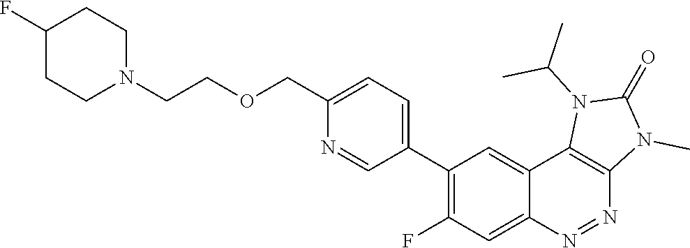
C1(C2=C(F)C=C3C(=C2)C2=C(N=N3)N(C)C(=O)N2C(C)C)=CC=C(COCCN2CCC(F)CC2)N=C1
